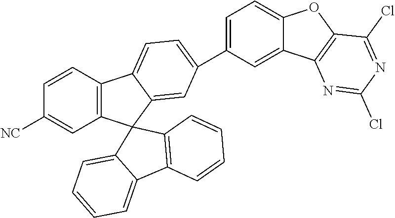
C12=C(C=CC([NC])=C1)C1=CC=C(C3=CC=C4C(=C3)C3=C(O4)C(Cl)=NC(Cl)=N3)C=C1C21C2=C(C3=CC=CC=C13)C=CC=C2
